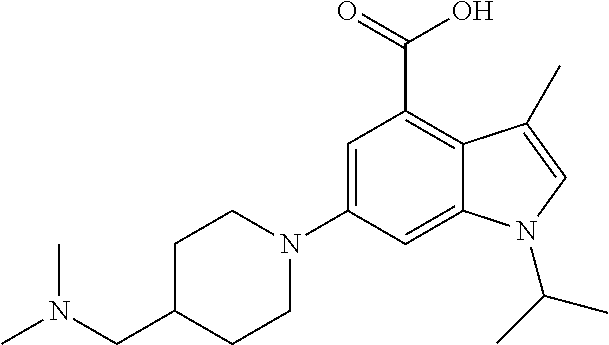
C1=C(N2CCC(CN(C)C)CC2)C=C2C(=C1C(=O)O)C(C)=CN2C(C)C
